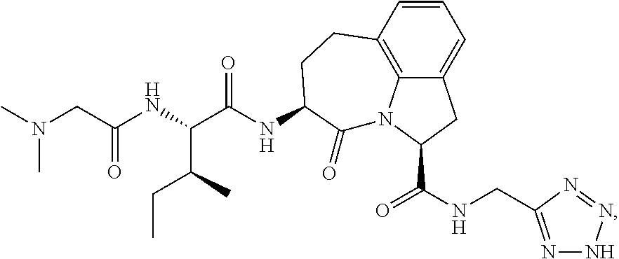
C12=CC=CC3=C1N(C(C(NCC1=NNN=N1)=O)C2)C(=O)C(NC(C(NC(CN(C)C)=O)C(C)CC)=O)CC3
